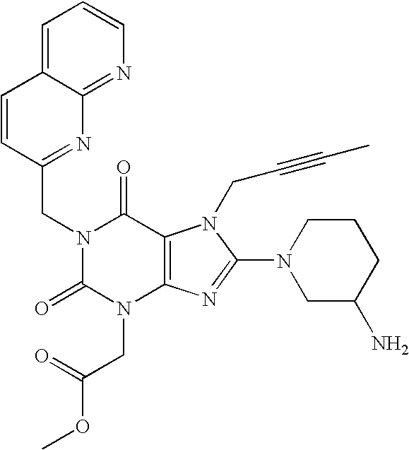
C1=CC(CN2C(=O)N(CC(OC)=O)C3=C(C2=O)N(CC#CC)C(N2CC(N)CCC2)=N3)=NC2=NC=CC=C12
